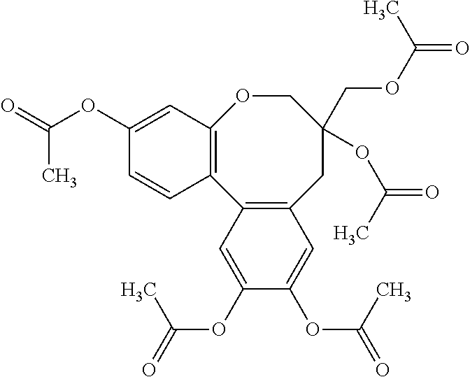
C12=C(C3=C(CC(COC(=O)C)(OC(=O)C)CO1)C=C(OC(=O)C)C(OC(=O)C)=C3)C=CC(OC(=O)C)=C2
